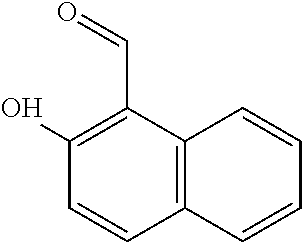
O=CC1=C(O)C=CC2=C1C=CC=C2
